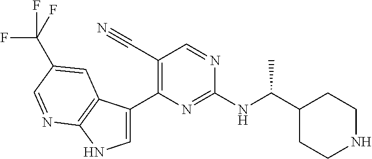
C1(C(NC2=NC(C3=CNC4=C3C=C(C(F)(F)F)C=N4)=C(C#N)C=N2)C)CCNCC1
